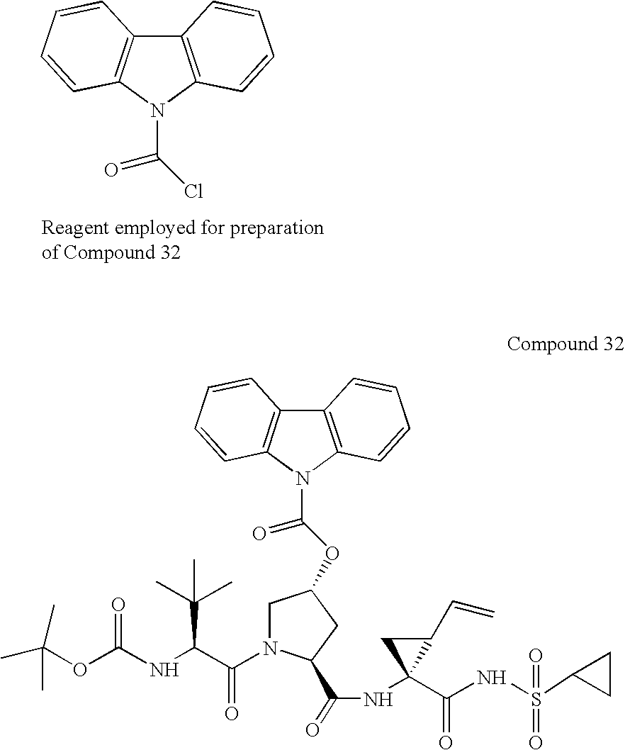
C12=C(C=CC=C1)N(C(Cl)=O)C1=C2C=CC=C1.CC(OC(NC(C(N1CC(OC(=O)N2C3=C(C4=C2C=CC=C4)C=CC=C3)CC1C(=O)NC1(C(=O)NS(=O)(C2CC2)=O)C(C=C)C1)=O)C(C)(C)C)=O)(C)C
